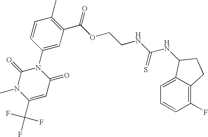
N1(C2=CC(C(=O)OCCNC(=S)NC3C4=CC=CC(F)=C4CC3)=C(C)C=C2)C(=O)N(C)C(C(F)(F)F)=CC1=O
